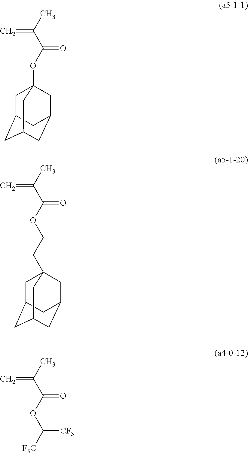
C1C2CC3CC(CC1(OC(C(C)=C)=O)C3)C2.C1C2CC3CC(CC1(CCOC(C(C)=C)=O)C3)C2.O(C(C(C)=C)=O)C([F3C])[CF3]
